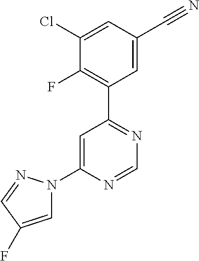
C1(N2C=C(F)C=N2)=CC(C2=C(F)C(Cl)=CC(C#N)=C2)=NC=N1
